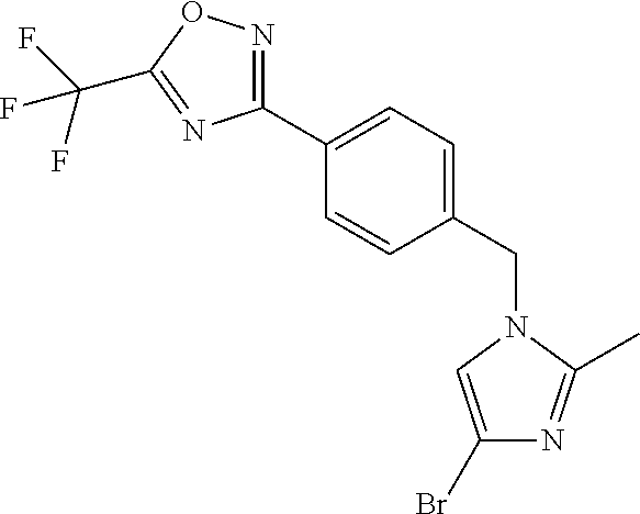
C1(C2=CC=C(CN3C=C(Br)N=C3C)C=C2)=NOC(C(F)(F)F)=N1
